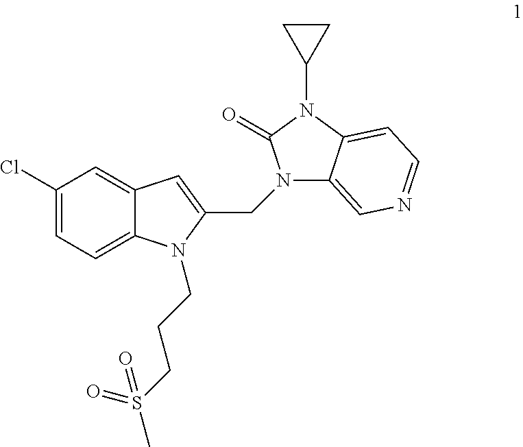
C1(Cl)=CC=C2C(=C1)C=C(CN1C3=CN=CC=C3N(C3CC3)C1=O)N2CCCS(C)(=O)=O
